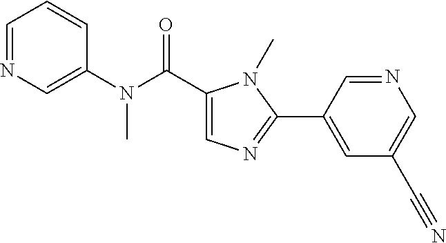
C1=CC=NC=C1N(C(C1=CN=C(C2=CC(C#N)=CN=C2)N1C)=O)C
